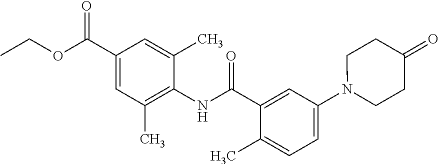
C1(C(OCC)=O)=CC(C)=C(NC(=O)C2=CC(N3CCC(=O)CC3)=CC=C2C)C(C)=C1
